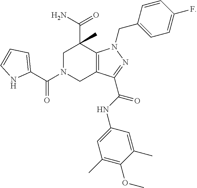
C12=C(C(C(NC3=CC(C)=C(OC)C(C)=C3)=O)=NN1CC1=CC=C(F)C=C1)CN(C(C1=CC=CN1)=O)CC2(C(N)=O)C
